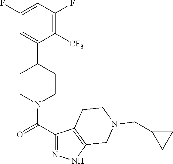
C1(F)=CC(F)=C([CF3])C(C2CCN(C(C3=NNC4=C3CCN(CC3CC3)C4)=O)CC2)=C1
